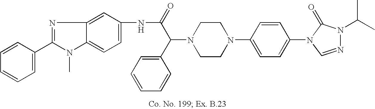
N1(C(C2=CC=CC=C2)C(=O)NC2=CC=C3C(=C2)N=C(C2=CC=CC=C2)N3C)CCN(C2=CC=C(N3C=NN(C(C)C)C3=O)C=C2)CC1
